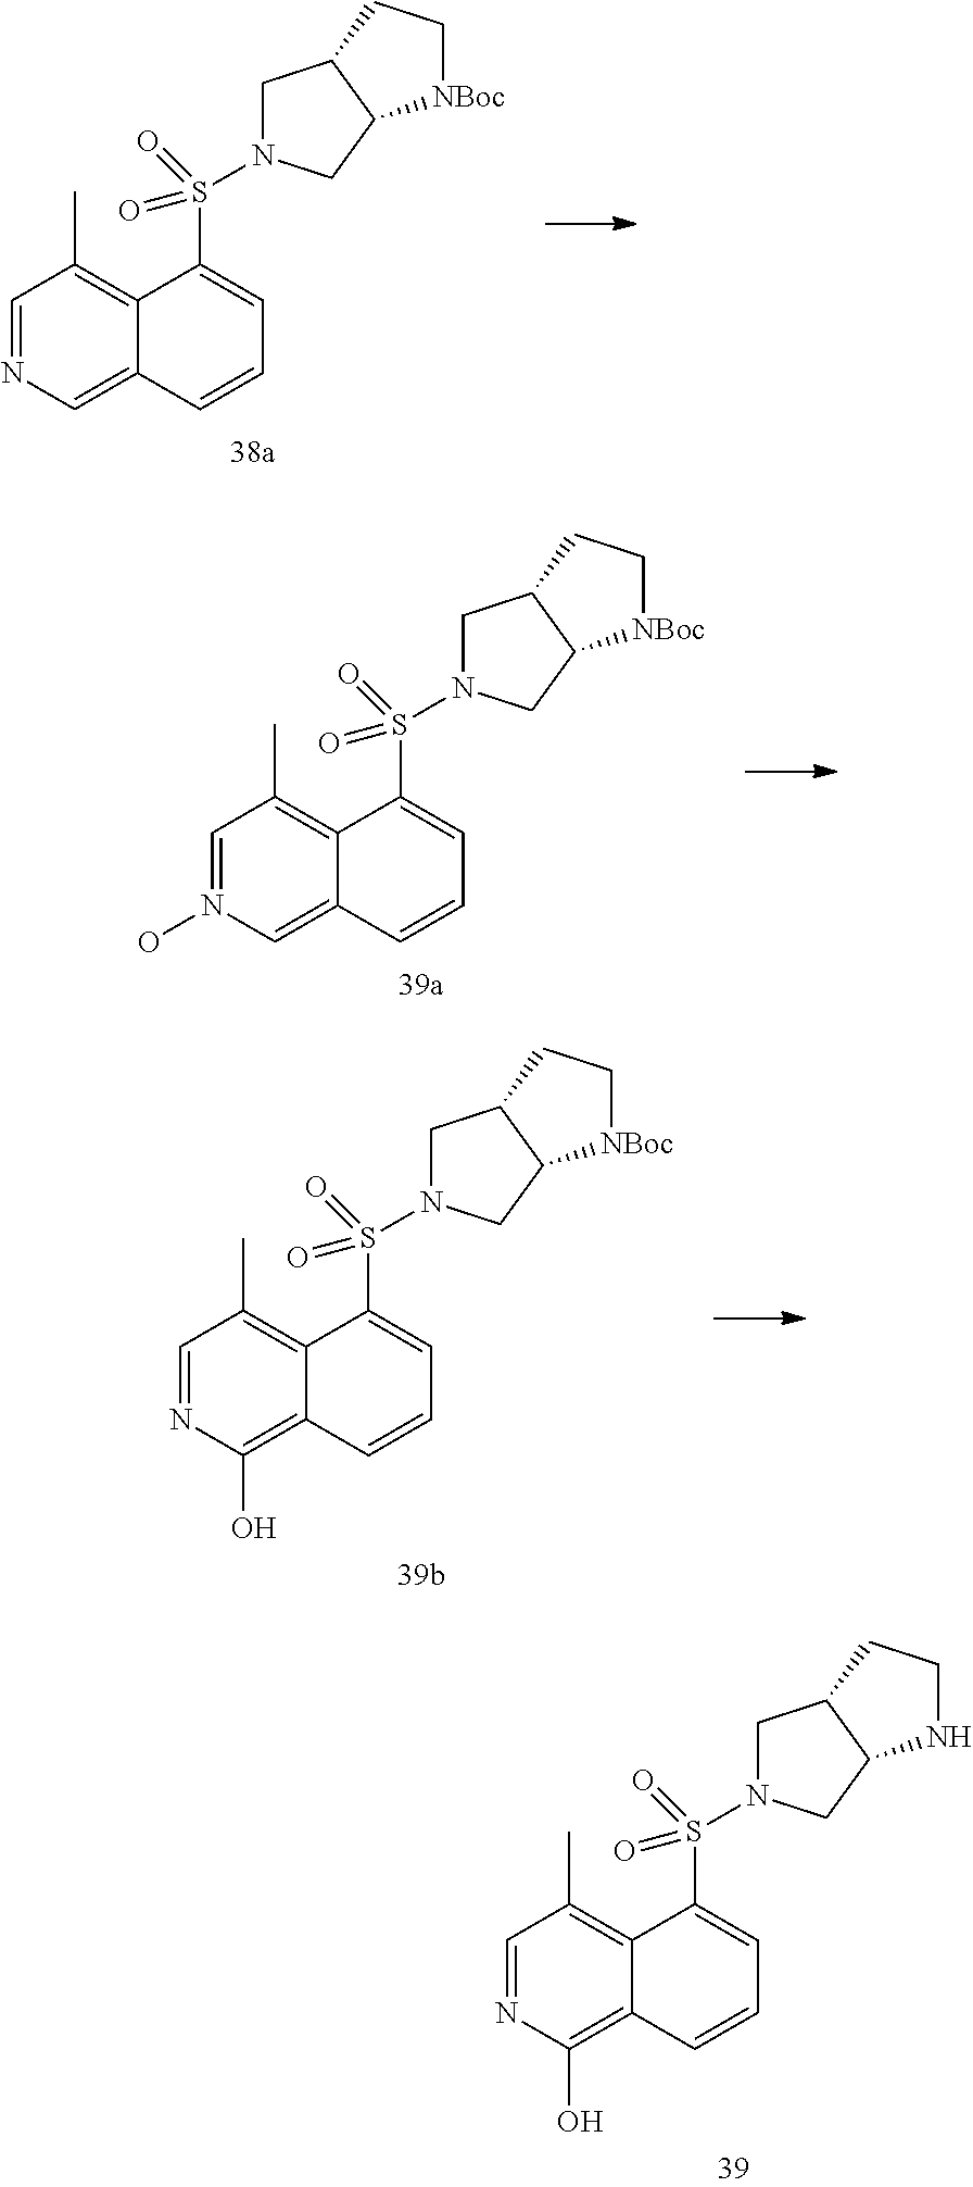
C1=NC=C2C(=C1C)C(S(=O)(=O)N1CC3C(C1)[NBoc]CC3)=CC=C2.C1=N(O)C=C2C(=C1C)C(S(=O)(=O)N1CC3C(C1)[NBoc]CC3)=CC=C2.C1=NC(O)=C2C(=C1C)C(S(=O)(=O)N1CC3C(C1)[NBoc]CC3)=CC=C2.C1=NC(O)=C2C(=C1C)C(S(=O)(=O)N1CC3C(C1)NCC3)=CC=C2
